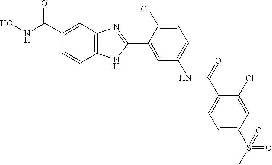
C1(C2=CC(NC(C3=CC=C(S(C)(=O)=O)C=C3Cl)=O)=CC=C2Cl)=NC2=C(N1)C=CC(C(NO)=O)=C2
